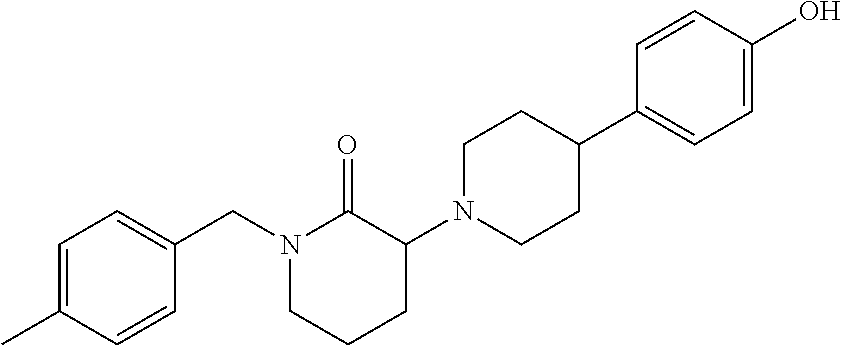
C1=C(C)C=CC(CN2CCCC(N3CCC(C4=CC=C(O)C=C4)CC3)C2=O)=C1
